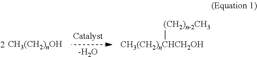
[-H2O].[(CH2)n-2CH3][CH3(CH2)nCHCH2OH]
